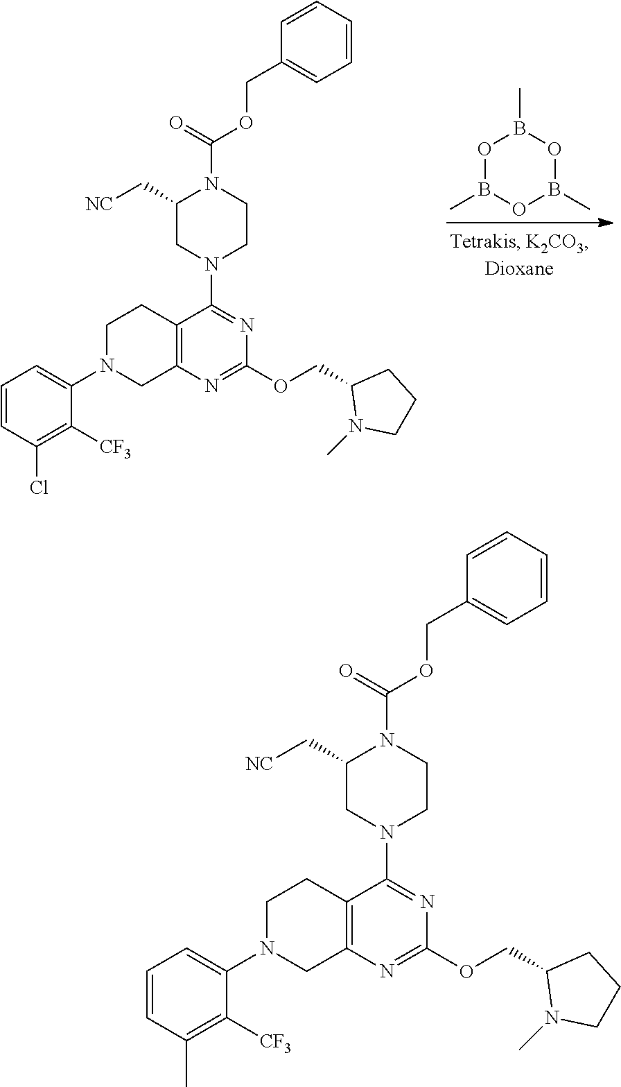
N1(C2=CC=CC(C)=C2[CF3])CC2=C(CC1)C(N1CCN(C(OCC3=CC=CC=C3)=O)C(C[NC])C1)=NC(OCC1N(C)CCC1)=N2.N1(C2=CC=CC(Cl)=C2[CF3])CC2=C(CC1)C(N1CCN(C(OCC3=CC=CC=C3)=O)C(C[NC])C1)=NC(OCC1N(C)CCC1)=N2.O1B(C)OB(C)OB1C
